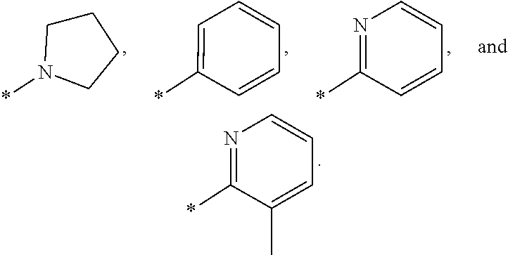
C1(*)=NC=CC=C1C.C1CN(*)CC1.C1(*)=CC=CC=C1.C1(*)=NC=CC=C1
